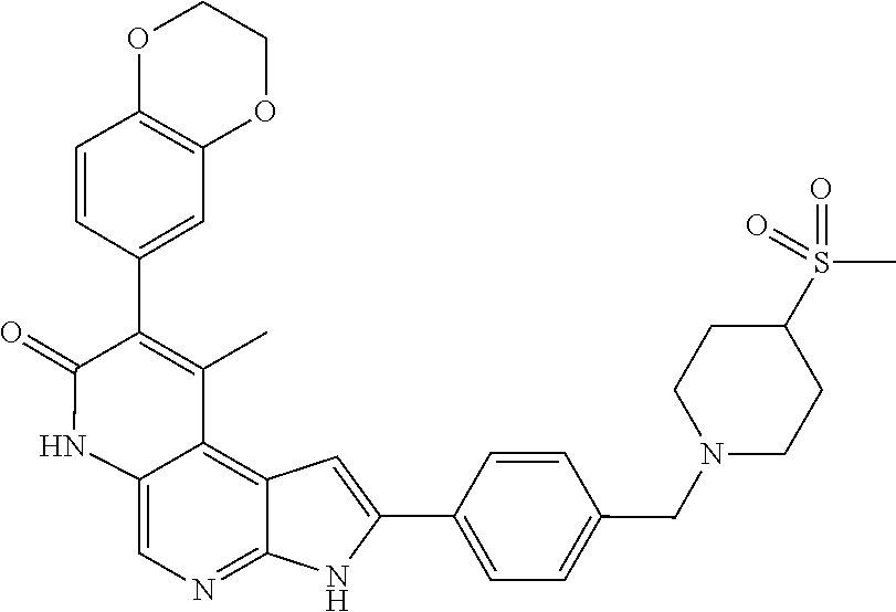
C1=CC(CN2CCC(S(=O)(=O)C)CC2)=CC=C1C1=CC2=C3C(=CN=C2N1)NC(=O)C(C1=CC2=C(C=C1)OCCO2)=C3C
